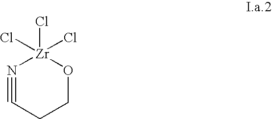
C1O[Zr](Cl)(Cl)(Cl)N#CC1
